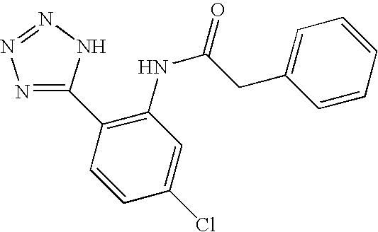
C1(C2=C(NC(CC3=CC=CC=C3)=O)C=C(Cl)C=C2)=NN=NN1
